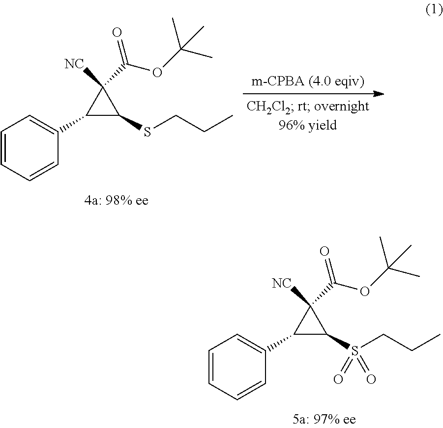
C1=CC=CC(C2C(SCCC)C2(C(OC(C)(C)C)=O)[NC])=C1.C1=CC=CC(C2C(S(CCC)(=O)=O)C2(C(OC(C)(C)C)=O)[NC])=C1
